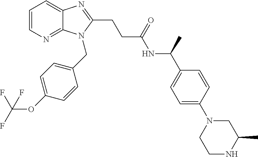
C1=CN=C2C(=C1)N=C(CCC(NC(C1=CC=C(N3CCNC(C)C3)C=C1)C)=O)N2CC1=CC=C(OC(F)(F)F)C=C1
